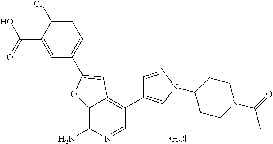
C12=C(N)N=CC(C3=CN(C4CCN(C(C)=O)CC4)N=C3)=C1C=C(C1=CC=C(Cl)C(C(=O)O)=C1)O2.Cl
